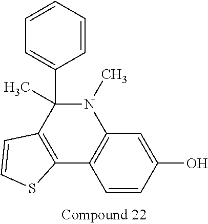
C1=CC(O)=CC2=C1C1=C(C(C)(C3=CC=CC=C3)N2C)C=CS1
